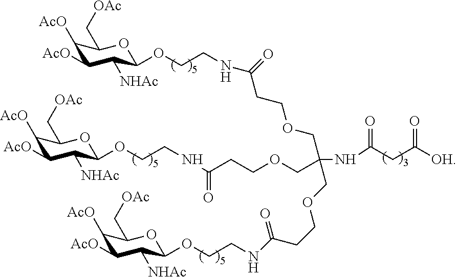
C1([AcO])C([AcO])C([NHAc])C(OCCNC(CCOCC(NC(=O)CC(=O)[OH])(COCCC(NCCOC2C([NHAc])C([AcO])C([AcO])C(C[OAc])O2)=O)COCCC(NCCOC2C([NHAc])C([AcO])C([AcO])C(C[OAc])O2)=O)=O)OC1C[OAc]
